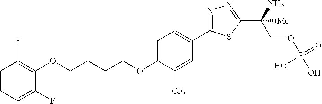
C(OC1=CC=C(C2=NN=C(C(COP(O)(=O)O)(N)[Me])S2)C=C1[CF3])CCCOC1=C(F)C=CC=C1F
